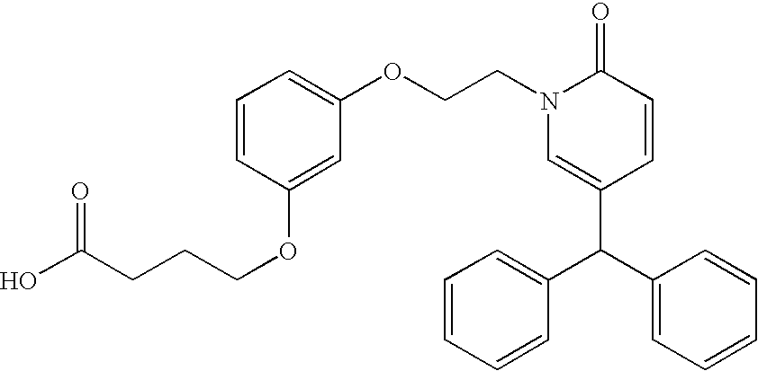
C1(OCCN2C(=O)C=CC(C(C3=CC=CC=C3)C3=CC=CC=C3)=C2)=CC=CC(OCCCC(O)=O)=C1
